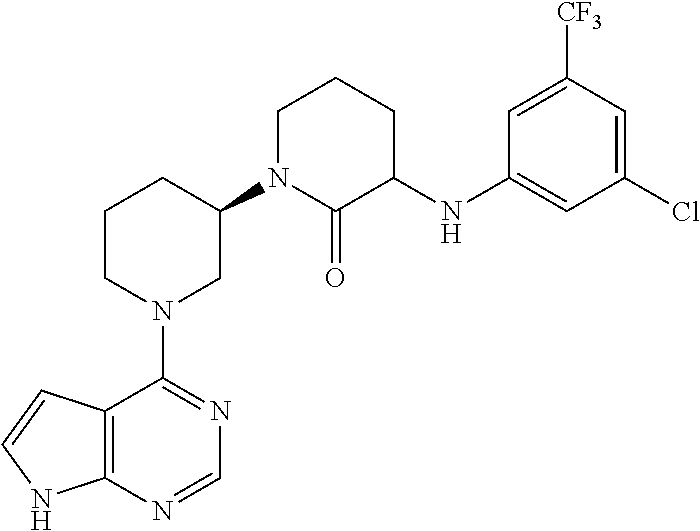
C12=C(N=CN=C1N1CC(N3C(=O)C(NC4=CC(Cl)=CC([CF3])=C4)CCC3)CCC1)NC=C2
